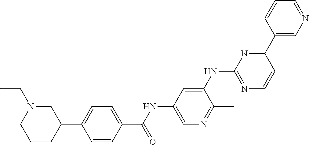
C1=CC(C(NC2=CN=C(C)C(NC3=NC=CC(C4=CN=CC=C4)=N3)=C2)=O)=CC=C1C1CN(CC)CCC1
